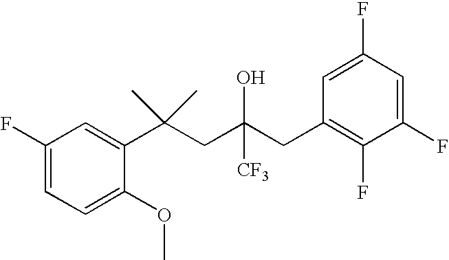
C1=C(OC)C(C(CC(CC2=C(F)C(F)=CC(F)=C2)([CF3])O)(C)C)=CC(F)=C1
